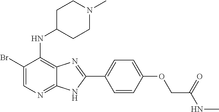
C1(Br)=CN=C2C(=C1NC1CCN(C)CC1)N=C(C1=CC=C(OCC(NC)=O)C=C1)N2
